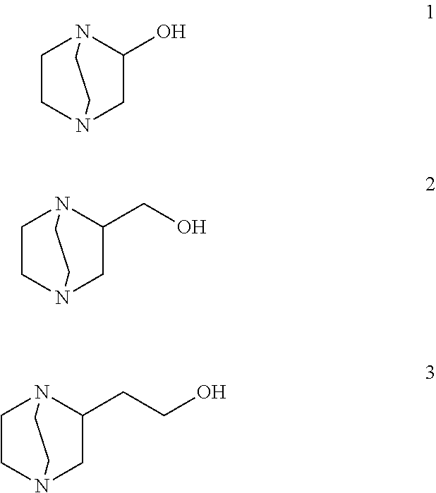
C1CN2CC(O)N1CC2.C1CN2CC(CO)N1CC2.C1CN2CC(CCO)N1CC2
